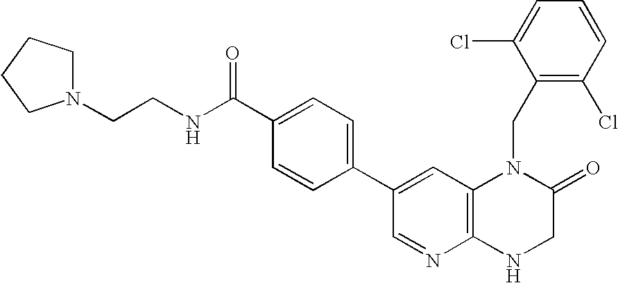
C1(C2=CC3=C(N=C2)NCC(=O)N3CC2=C(Cl)C=CC=C2Cl)=CC=C(C(NCCN2CCCC2)=O)C=C1
